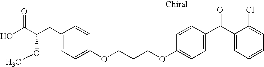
C1(CC(C(O)=O)OC)=CC=C(OCCCOC2=CC=C(C(C3=CC=CC=C3Cl)=O)C=C2)C=C1
